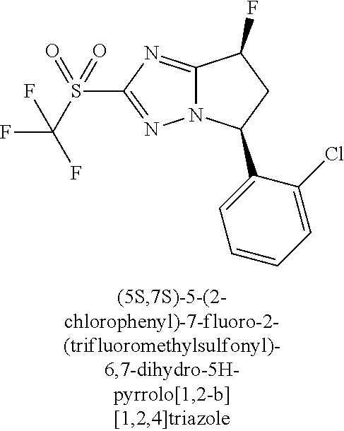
C12=NC(S(C(F)(F)F)(=O)=O)=NN1C(C1=CC=CC=C1Cl)CC2F
